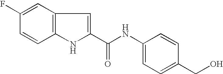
C1=C(F)C=CC2=C1C=C(C(NC1=CC=C(CO)C=C1)=O)N2
